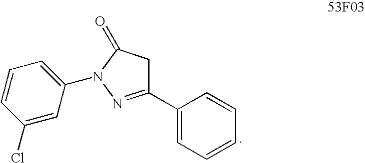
C1(Cl)=CC(N2C(=O)CC(C3=CC=CC=C3)=N2)=CC=C1
